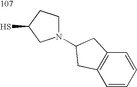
C12=C(C=CC=C1)CC(N1CCC(S)C1)C2
